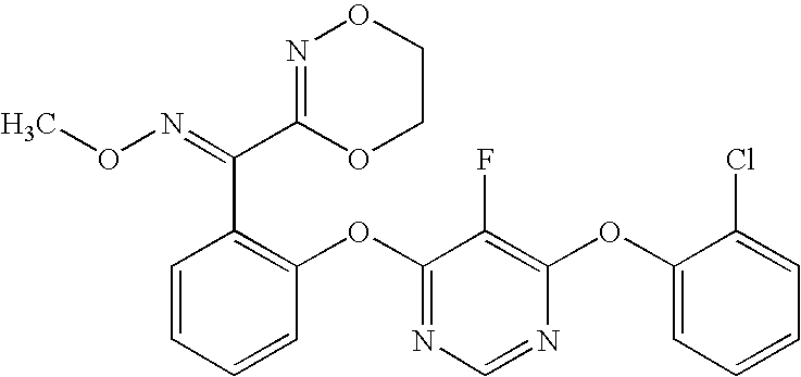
C1(OC2=C(F)C(OC3=C(C(C4=NOCCO4)=NOC)C=CC=C3)=NC=N2)=CC=CC=C1Cl
